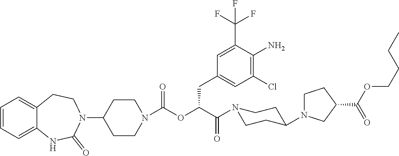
C1=CC=C2C(=C1)CCN(C1CCN(C(OC(C(N3CCC(N4CCC(C(OCCCC)=O)C4)CC3)=O)CC3=CC(Cl)=C(N)C(C(F)(F)F)=C3)=O)CC1)C(=O)N2
